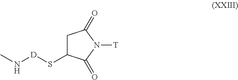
C1C(S[D]NC)C(=O)N([T])C1=O
